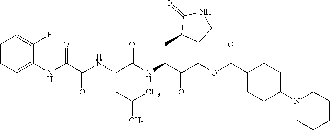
C1=CC=C(NC(C(NC(C(NC(C(COC(C2CCC(N3CCCCC3)CC2)=O)=O)CC2CCNC2=O)=O)CC(C)C)=O)=O)C(F)=C1
